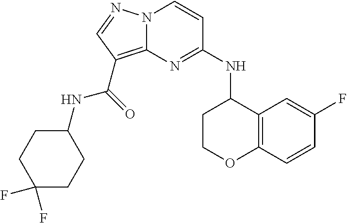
N(C1=NC2=C(C(NC3CCC(F)(F)CC3)=O)C=NN2C=C1)C1CCOC2=C1C=C(F)C=C2
